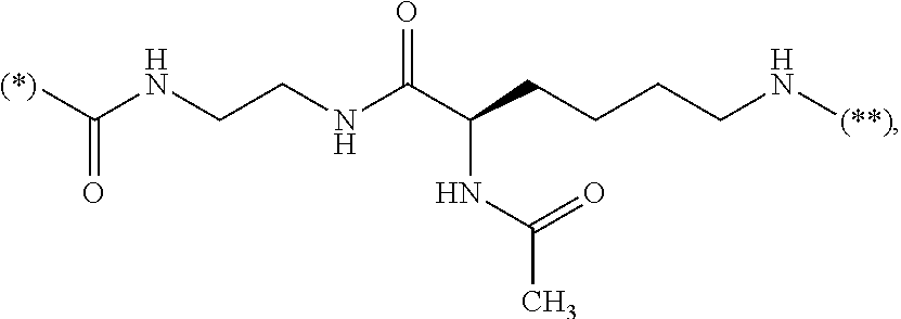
C(NCCNC(C(CCCCN[(**)])NC(C)=O)=O)([(*)])=O
